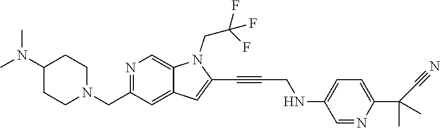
C(C1=NC=C2C(=C1)C=C(C#CCNC1=CC=C(C(C)(C)C#N)N=C1)N2CC(F)(F)F)N1CCC(N(C)C)CC1
